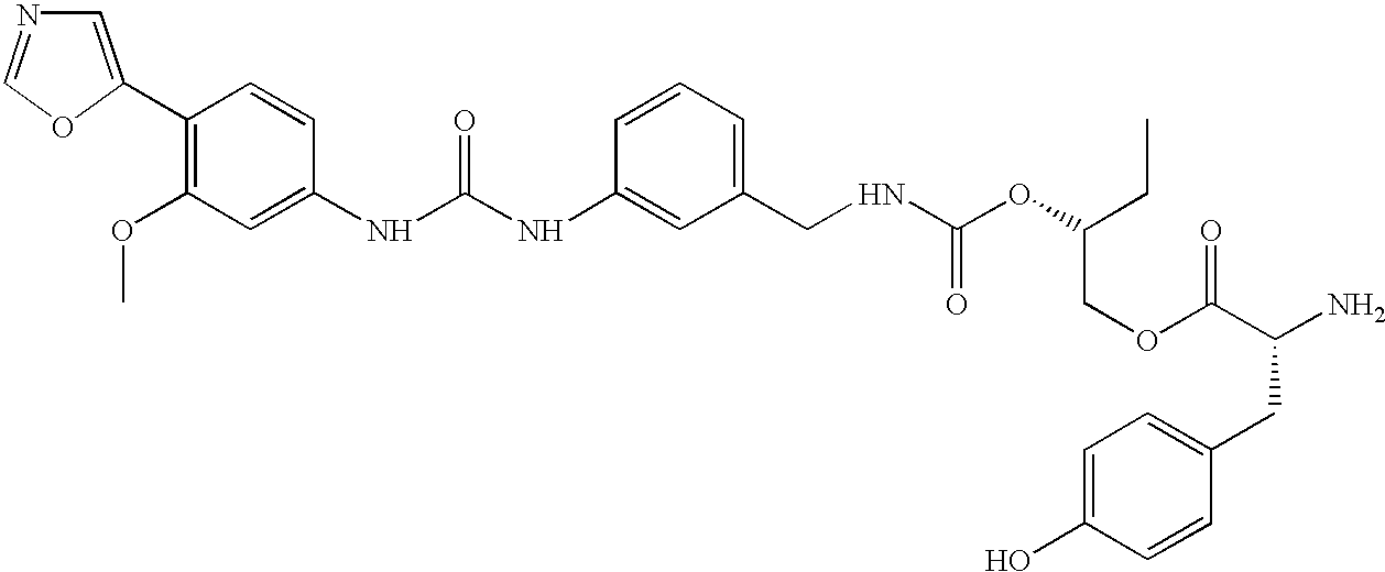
C1=C(C2=C(OC)C=C(NC(NC3=CC(CNC(OC(CC)COC(C(N)CC4=CC=C(O)C=C4)=O)=O)=CC=C3)=O)C=C2)OC=N1
